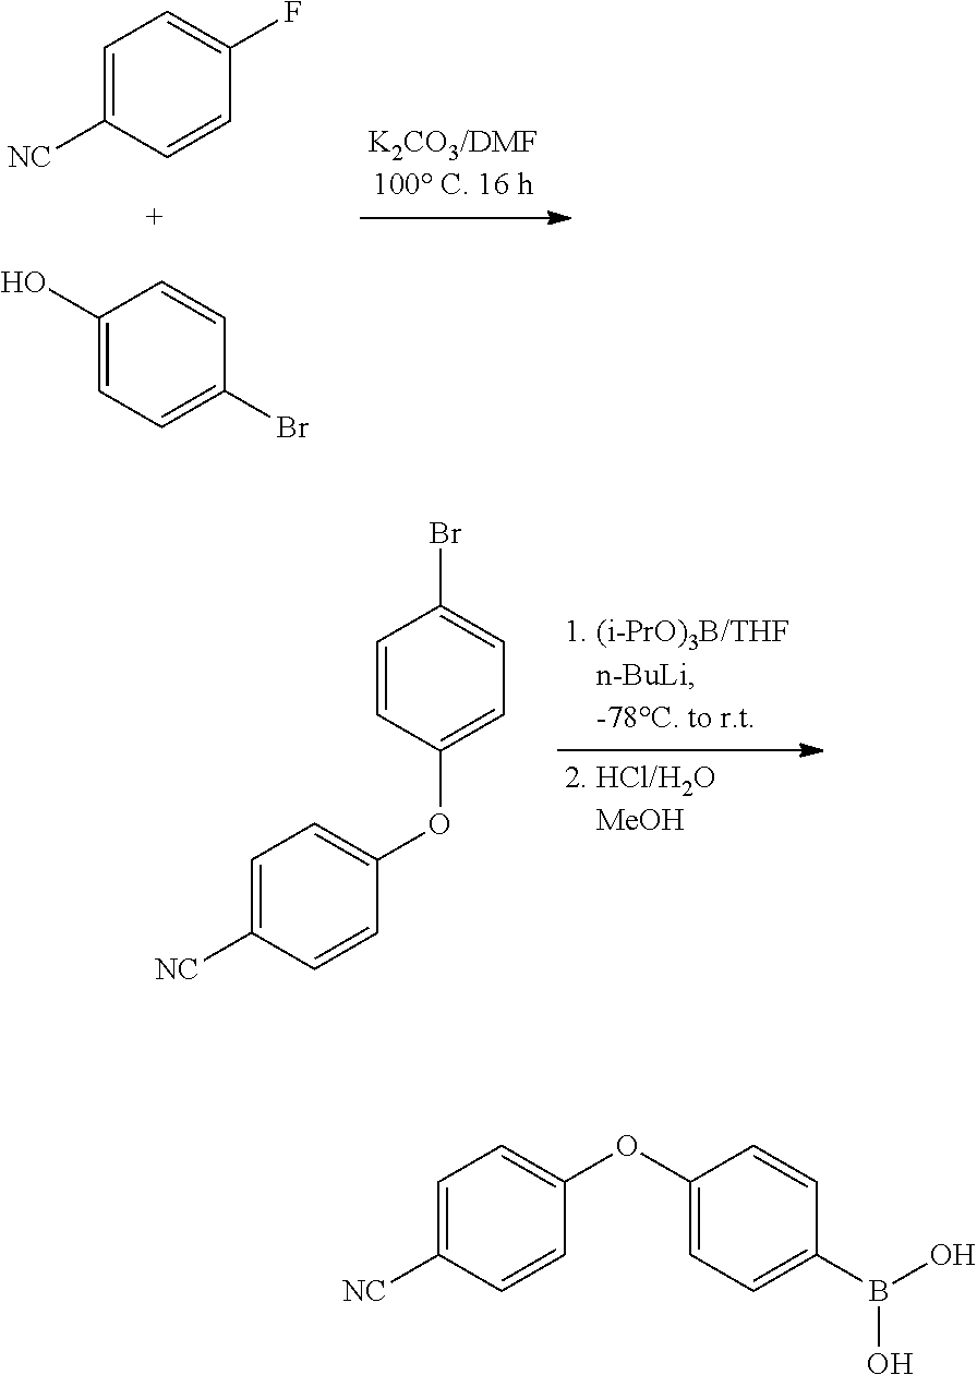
C1=C([NC])C=CC(OC2=CC=C(B(O)O)C=C2)=C1.C1=C([NC])C=CC(OC2=CC=C(Br)C=C2)=C1.C1=C([NC])C=CC(F)=C1.C1(O)=CC=C(Br)C=C1
